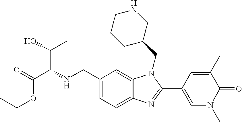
OC(C)C(NCC1=CC=C2C(=C1)N(CC1CCCNC1)C(C1=CN(C)C(=O)C(C)=C1)=N2)C(=O)OC(C)(C)C
